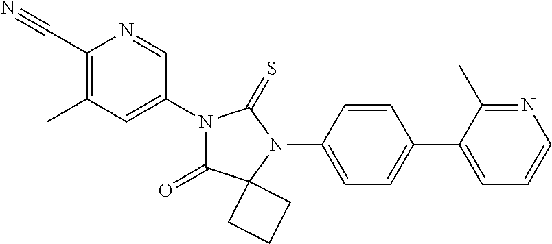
C1(C#N)=C(C)C=C(N2C(=O)C3(N(C4=CC=C(C5=CC=CN=C5C)C=C4)C2=S)CCC3)C=N1
